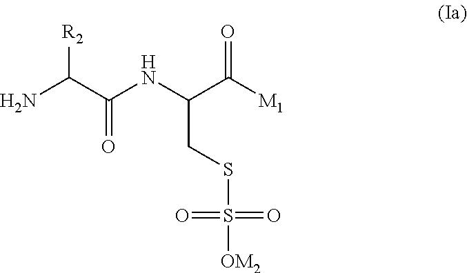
O=C([M1])C(NC(C(N)[R2])=O)CSS(=O)(=O)[OM2]
